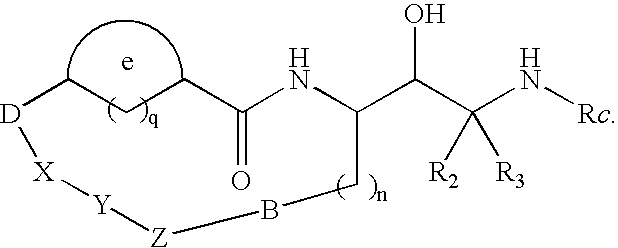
C1CC(=O)NC(C(C(N[Rc])([R2])[R3])O)CB[Z][Y][X][D]C1
